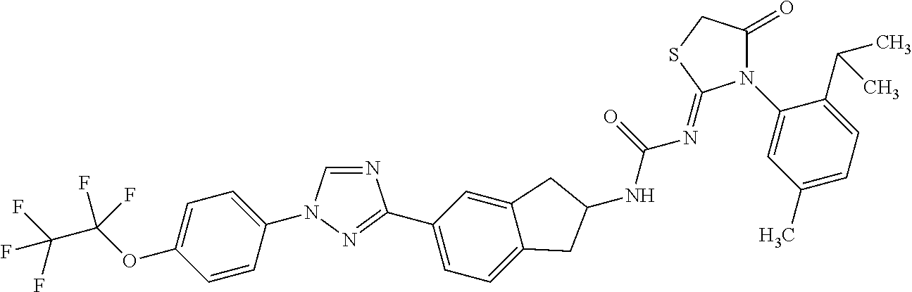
C1=CC(N2C=NC(C3=CC=C4C(=C3)CC(NC(=O)N=C3N(C5=CC(C)=CC=C5C(C)C)C(=O)CS3)C4)=N2)=CC=C1OC(C(F)(F)F)(F)F
